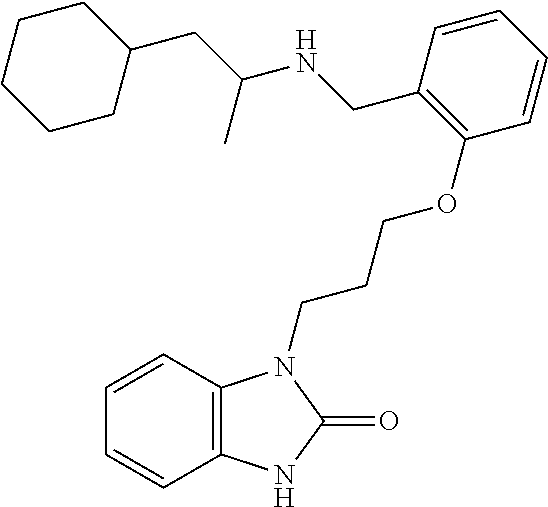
C1(OCCCN2C(=O)NC3=C2C=CC=C3)=C(CNC(CC2CCCCC2)C)C=CC=C1
